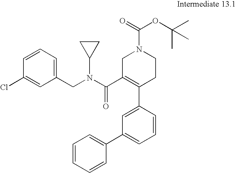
C1=CC(C2=C(C(=O)N(C3CC3)CC3=CC=CC(Cl)=C3)CN(C(=O)OC(C)(C)C)CC2)=CC(C2=CC=CC=C2)=C1
